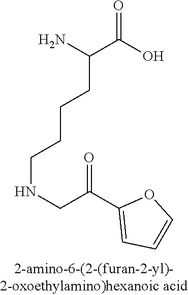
O=C(O)C(N)CCCCNCC(C1=CC=CO1)=O
